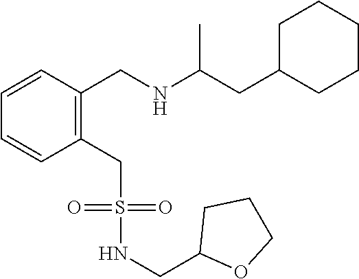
C1C(CC(NCC2=C(CS(NCC3OCCC3)(=O)=O)C=CC=C2)C)CCCC1
